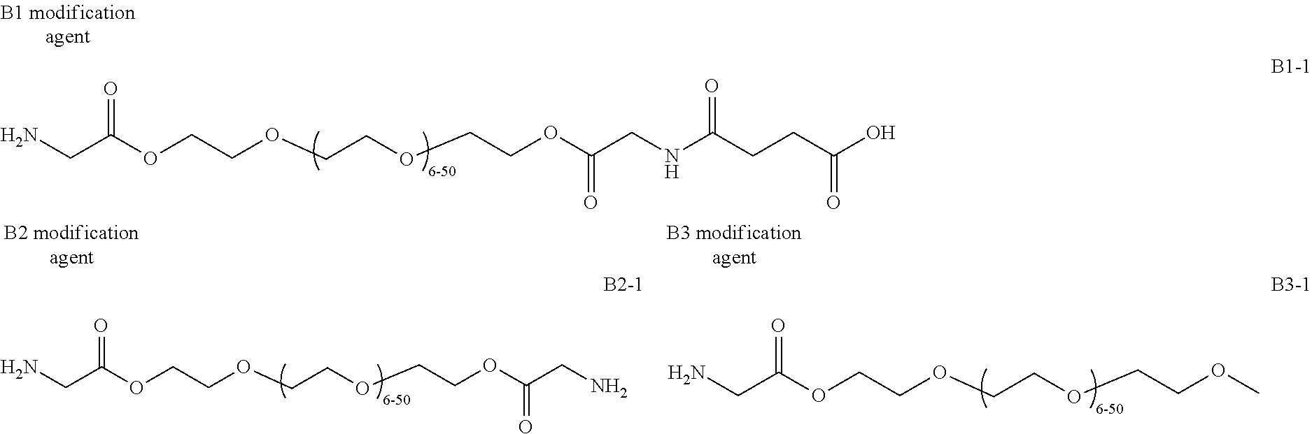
NCC(OCCOCCOCCOC(CN)=O)=O.NCC(OCCOCCOCCOC)=O.NCC(OCCOCCOCCOC(CNC(CCC(O)=O)=O)=O)=O
